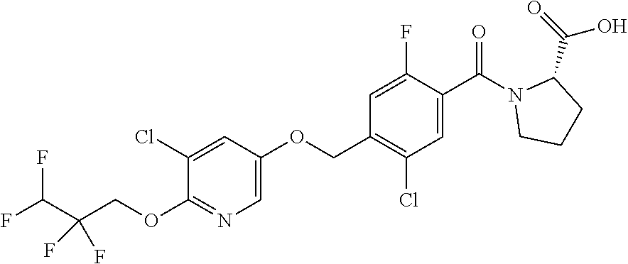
O(CC1=C(Cl)C=C(C(=O)N2CCCC2C(O)=O)C(F)=C1)C1=CN=C(OCC(C(F)F)(F)F)C(Cl)=C1
